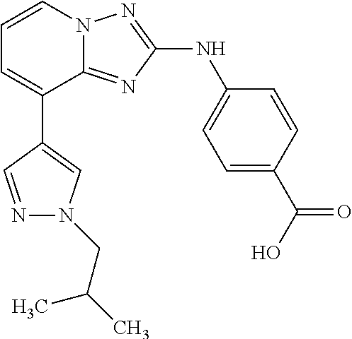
C1(C2=CC=CN3C2=NC(NC2=CC=C(C(O)=O)C=C2)=N3)=CN(CC(C)C)N=C1
